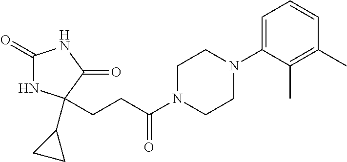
C1(=O)NC(C2CC2)(CCC(N2CCN(C3=CC=CC(C)=C3C)CC2)=O)C(=O)N1
